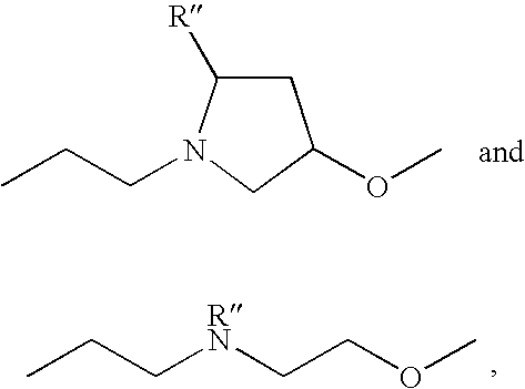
CCC[RN]CCOC.C1C([R])N(CCC)CC1OC
